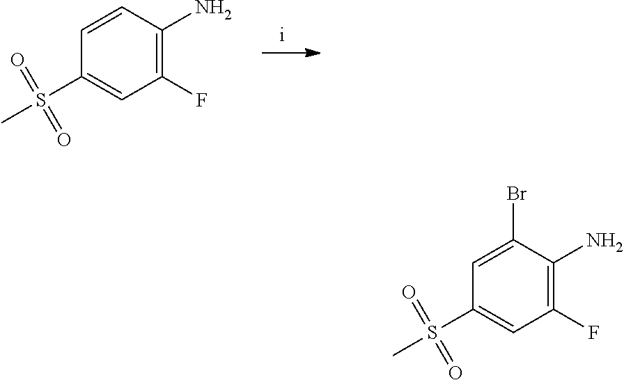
C1(F)=C(N)C=CC(S(C)(=O)=O)=C1.C1(F)=C(N)C(Br)=CC(S(C)(=O)=O)=C1
